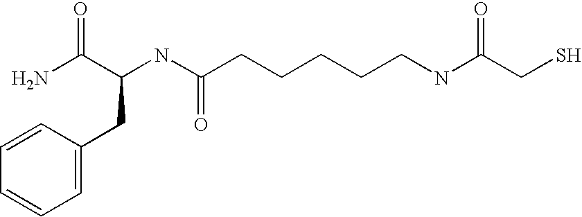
NC(C(NC(CCCCCNC(CS)=O)=O)CC1=CC=CC=C1)=O
